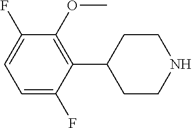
C1(C2=C(OC)C(F)=CC=C2F)CCNCC1
